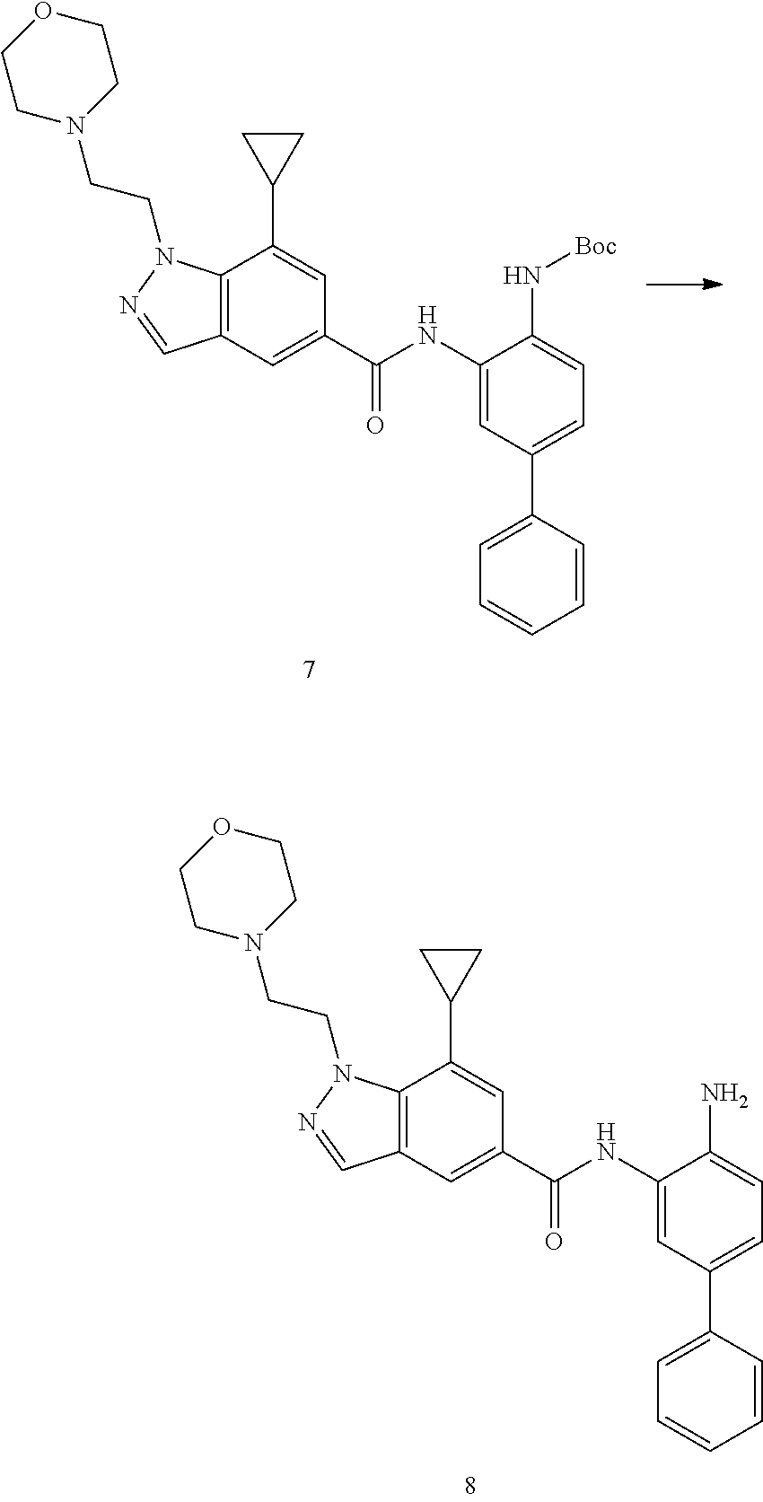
C12=C(C=C(C(NC3=CC(C4=CC=CC=C4)=CC=C3N[Boc])=O)C=C1C1CC1)C=NN2CCN1CCOCC1.C12=C(C=C(C(NC3=CC(C4=CC=CC=C4)=CC=C3N)=O)C=C1C1CC1)C=NN2CCN1CCOCC1
